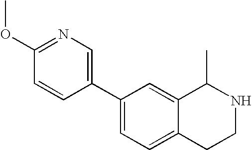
N1=C(OC)C=CC(C2=CC=C3C(=C2)C(C)NCC3)=C1
